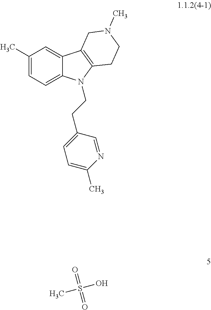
C1(C)=CC=C2C(=C1)C1=C(N2CCC2=CC=C(C)N=C2)CCN(C)C1.O=S(=O)(O)C
